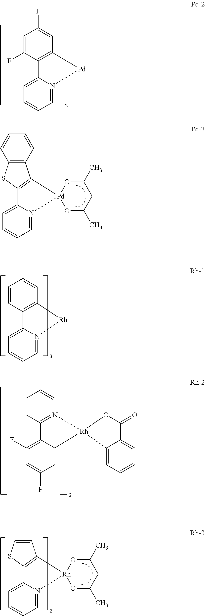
C1=CC=N2C(=C1)C1=C([Pd]2)C=C(F)C=C1F.C1=CC=N2C(=C1)C1=C(C3=C(S1)C=CC=C3)[Pd]21OC(C)CC(C)O1.C1=CC=N2C(=C1)C1=C(C=CC=C1)[Rh]2.C1=C(F)C=C2C(=C1F)C1=N([Rh]23OC(=O)C2=CC=CC=C32)C=CC=C1.C1=CC=N2C(=C1)C1=C(C=CS1)[Rh]21OC(C)CC(C)O1
